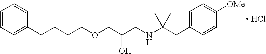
C(C(CNC(CC1=CC=C([OMe])C=C1)(C)C)O)OCCCCC1=CC=CC=C1.[ HCl]
